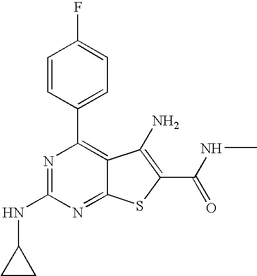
C1=CC(C2=C3C(=NC(NC4CC4)=N2)SC(C(NC)=O)=C3N)=CC=C1F
